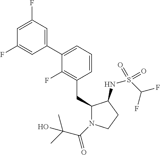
C1(C2=CC=CC(CC3N(C(C(C)(C)O)=O)CCC3NS(C(F)F)(=O)=O)=C2F)=CC(F)=CC(F)=C1
